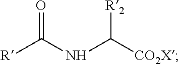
[CO2X]C(NC([R])=O)[R2]
